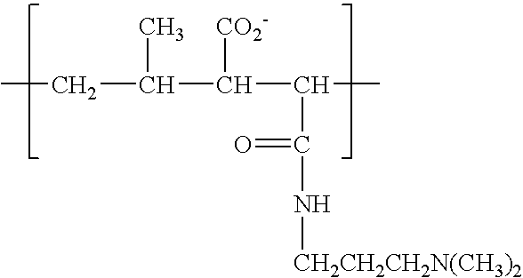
CCC(C)C([CO2-])C(C)C(=O)N[CH2CH2CH2N(CH3)2]
